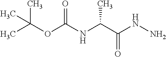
CC(OC(NC(C(NN)=O)C)=O)(C)C
